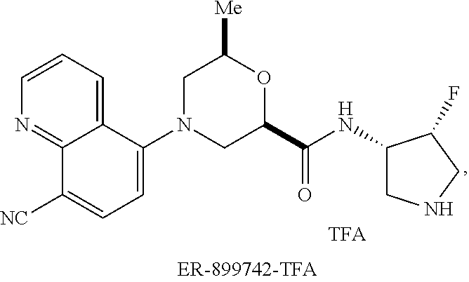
N1=C2C(=CC=C1)C(N1CC(C(NC3CNCC3F)=O)OC([Me])C1)=CC=C2[NC].[TFA]
